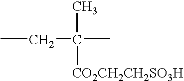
CCC([CO2CH2CH2SO3H])(C)C
